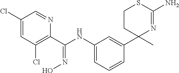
N1=CC(Cl)=CC(Cl)=C1C(NC1=CC=CC(C2(C)N=C(N)SCC2)=C1)=NO
